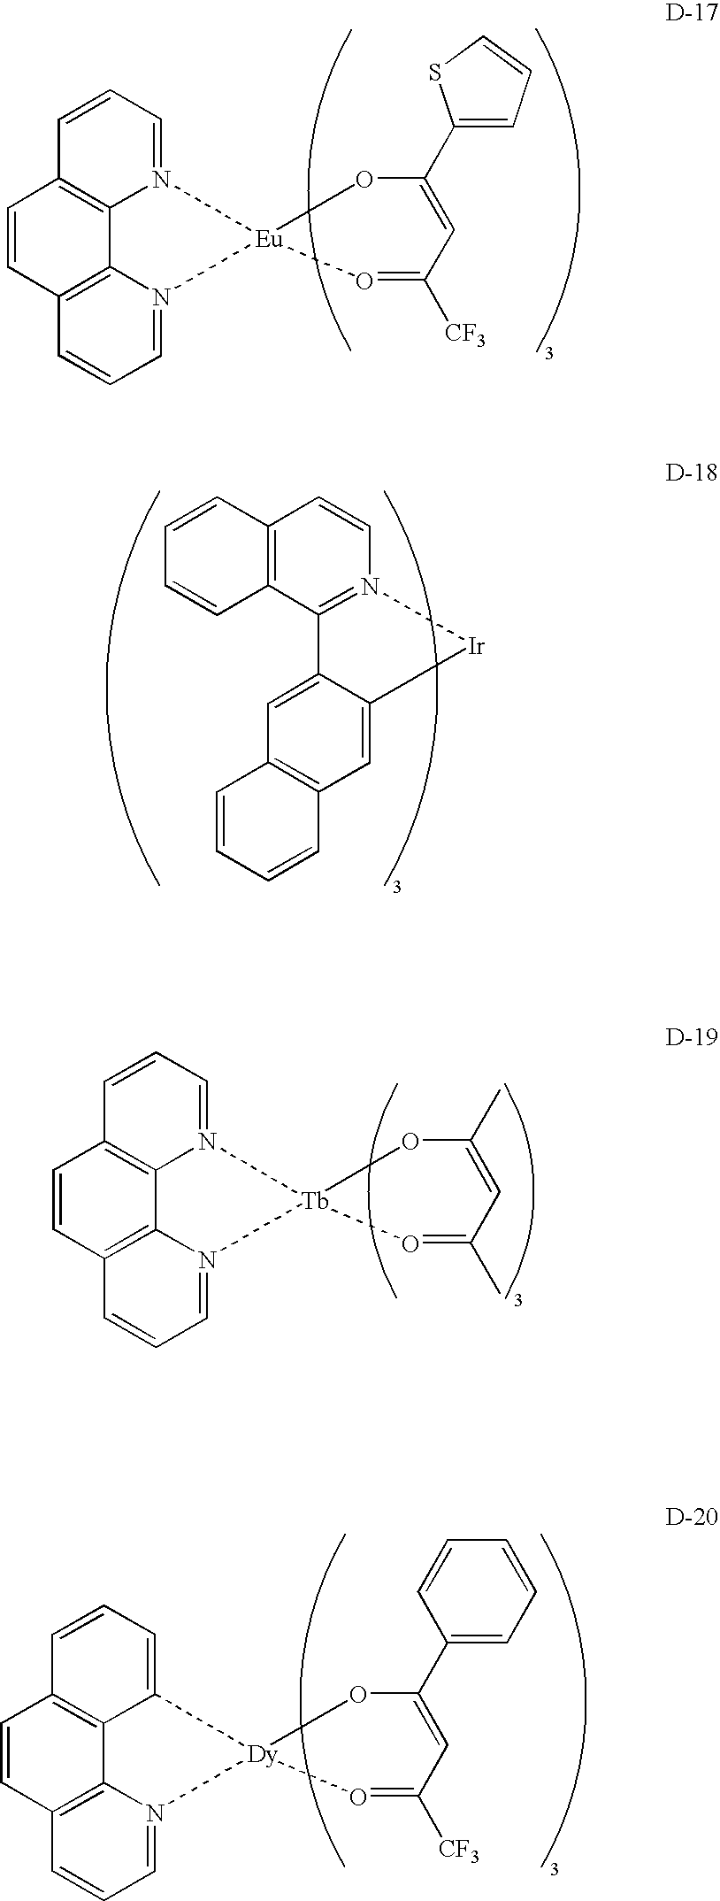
C1=CC=N2C3=C1C=CC1=C3N(=CC=C1)[Eu]21OC(C2=CC=CS2)=CC([CF3])=O1.C1=CC2=C(C=C1)C1=N(C=C2)[Ir]C2=CC3=C(C=C12)C=CC=C3.C1=CC=N2C3=C1C=CC1=C3N(=CC=C1)[Tb]21OC(C)=CC(C)=O1.C1=CC=C2C3=C1C=CC1=C3N(=CC=C1)[Dy]21OC(C2=CC=CC=C2)=CC([CF3])=O1
